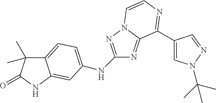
C12=CC=C(NC3=NN4C(=N3)C(C3=CN(C(C)(C)C)N=C3)=NC=C4)C=C1NC(=O)C2(C)C
